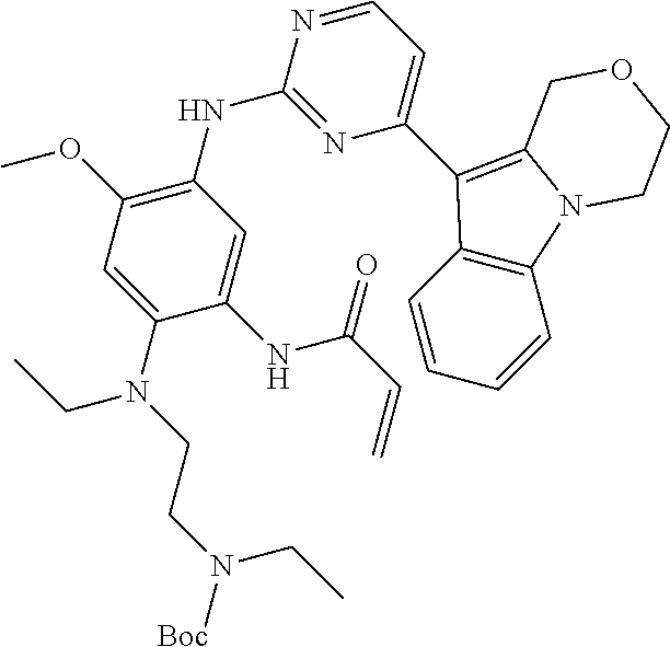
C1(N(CCN([Boc])CC)CC)=CC(OC)=C(NC2=NC(C3=C4N(C5=C3C=CC=C5)CCOC4)=CC=N2)C=C1NC(C=C)=O
